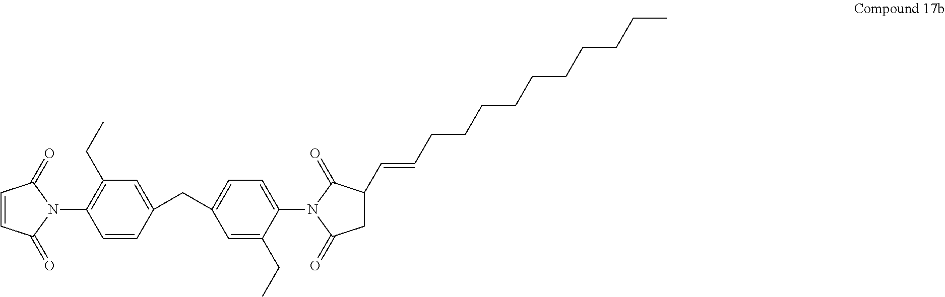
C1(=O)C=CC(=O)N1C1=C(CC)C=C(CC2=CC=C(N3C(=O)C(C=CCCCCCCCCCC)CC3=O)C(CC)=C2)C=C1
